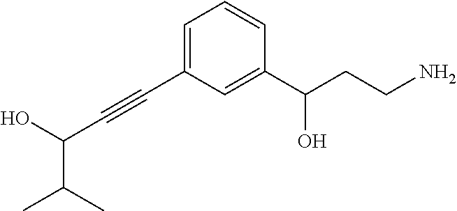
C1=C(C#CC(O)C(C)C)C=C(C(CCN)O)C=C1
